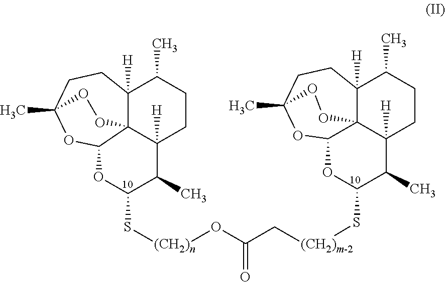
C12([H])C34C([H])(CCC1C)C(C)C(S[(CH2)n]OC(C[(CH2)m-2]SC1C(C)C5([H])C67C([H])(C(C)CC5)CCC(C)(OC6O1)OO7)=O)OC3OC(C)(CC2)OO4
